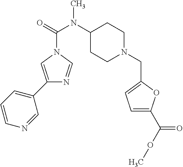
C1(C2=CC=CN=C2)=CN(C(=O)N(C2CCN(CC3=CC=C(C(OC)=O)O3)CC2)C)C=N1
